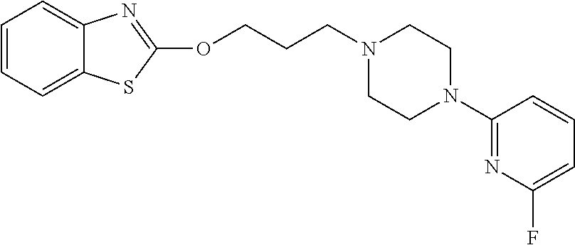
C(N1CCN(C2=NC(F)=CC=C2)CC1)CCOC1=NC2=CC=CC=C2S1
